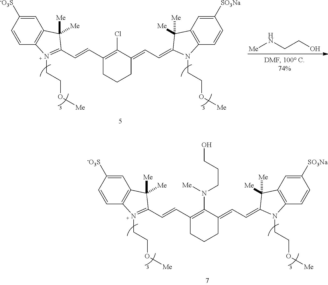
C1=C([-O3S])C=CC2=C1C([Me])([Me])C(C=CC1=C(N([Me])CCCO)C(=CC=C3N(CCO[Me])C4=C(C=C([SO3Na])C=C4)C3([Me])[Me])CCC1)=N2CCO[Me].C1=C([-O3S])C=CC2=C1C([Me])([Me])C(C=CC1=C(Cl)C(=CC=C3N(CCO[Me])C4=C(C=C([SO3Na])C=C4)C3([Me])[Me])CCC1)=N2CCO[Me].[Me]NCCO
